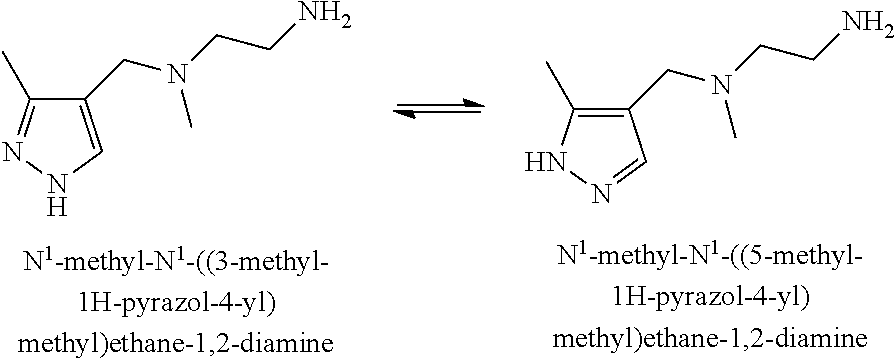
C1(CN(CCN)C)=C(C)NN=C1.C1(CN(CCN)C)=CNN=C1C
